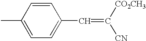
CC1=CC=C(C=C([CN])[CO2CH3])C=C1
